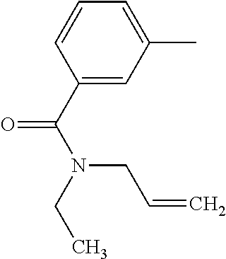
C1=C(C)C=C(C(=O)N(CC=C)CC)C=C1
